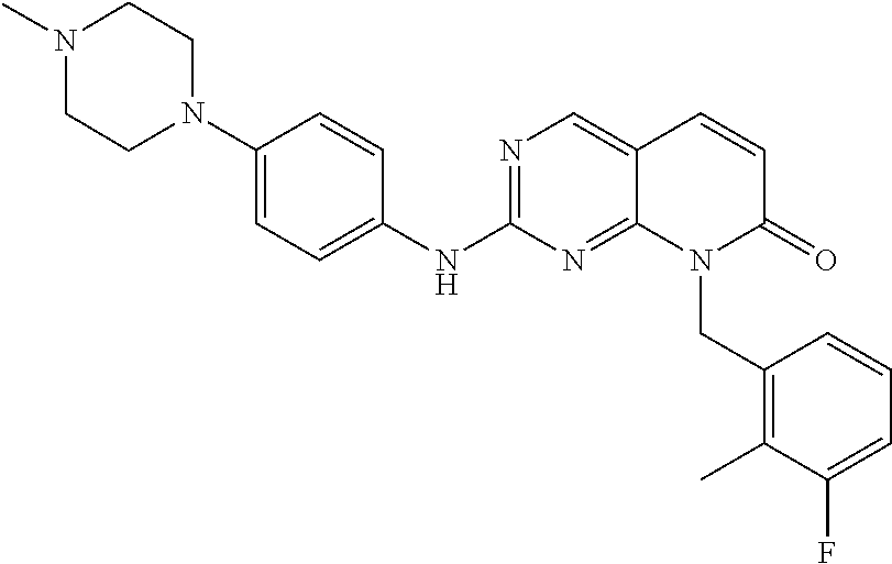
N1=C(NC2=CC=C(N3CCN(C)CC3)C=C2)N=C2C(=C1)C=CC(=O)N2CC1=C(C)C(F)=CC=C1
